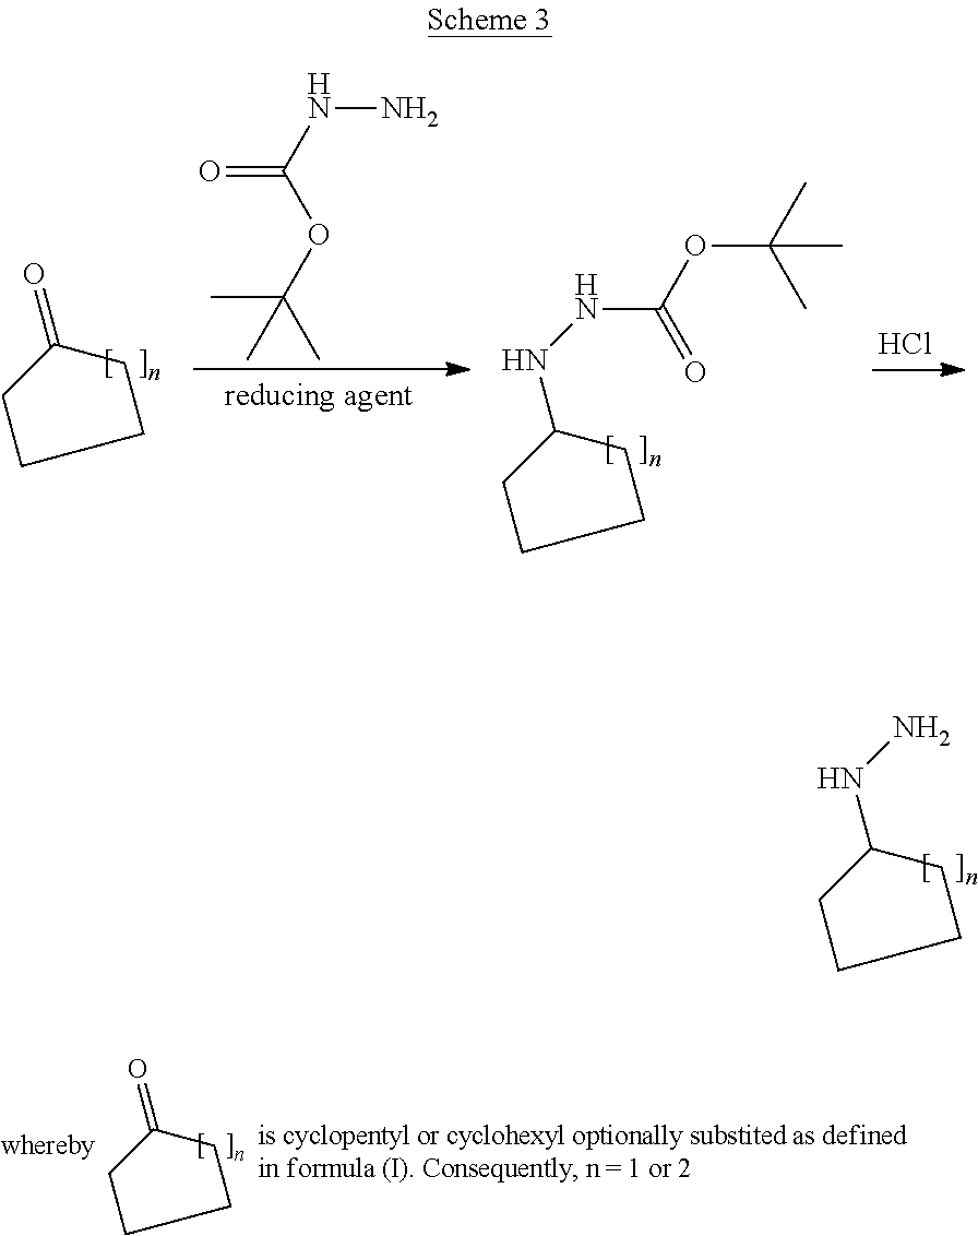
O=C1CCCC1.CC(C)(OC(=O)NN)C.N(C1CCCC1)NC(=O)OC(C)(C)C.Cl.N(C1CCCC1)N.O=C1CCCC1
